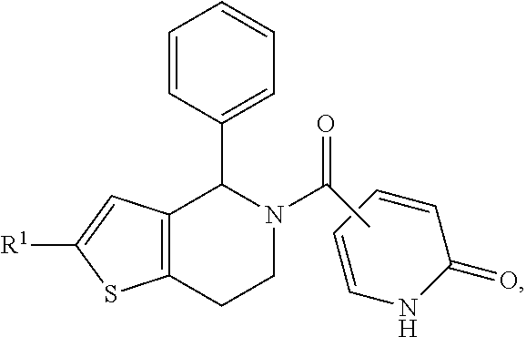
C1=CNC(=O)C=C1.C12=C(CCN(C(=O)C)C1C1=CC=CC=C1)SC([R1])=C2
